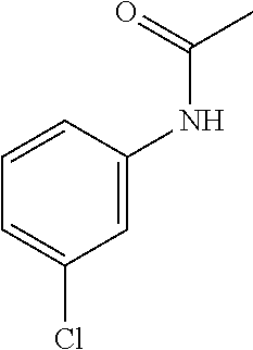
C1=C(Cl)C=C(NC(C)=O)C=C1
